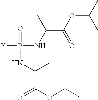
[Y]P(=O)(NC(C)C(OC(C)C)=O)NC(C(OC(C)C)=O)C
